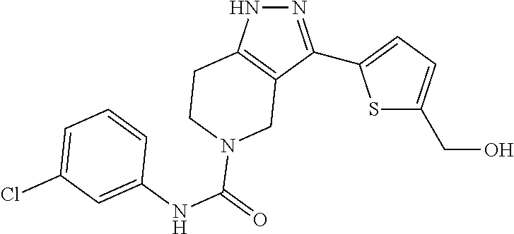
S1C(CO)=CC=C1C1=NNC2=C1CN(C(NC1=CC(Cl)=CC=C1)=O)CC2
